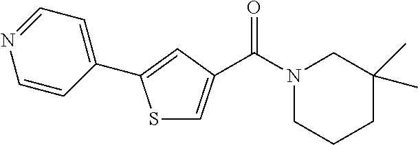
S1C=C(C(N2CCCC(C)(C)C2)=O)C=C1C1=CC=NC=C1
